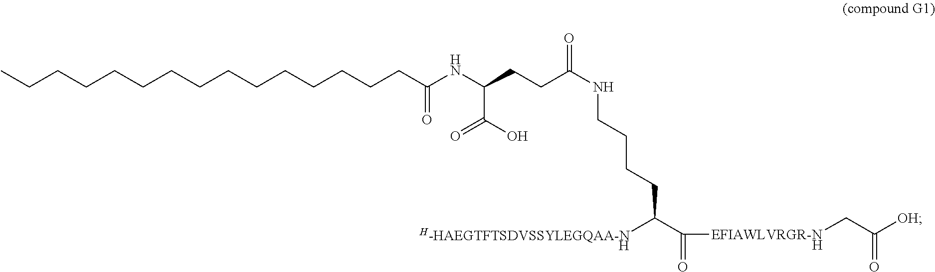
CCCCCCCCCCCCCCCC(NC(CCC(NCCCCC(C([EFIAWLVRGR-N]CC([OH])=O)=O)[H-HAEGTFTSDVSSYLEGQAA-N])=O)C(O)=O)=O.[H].[H]
